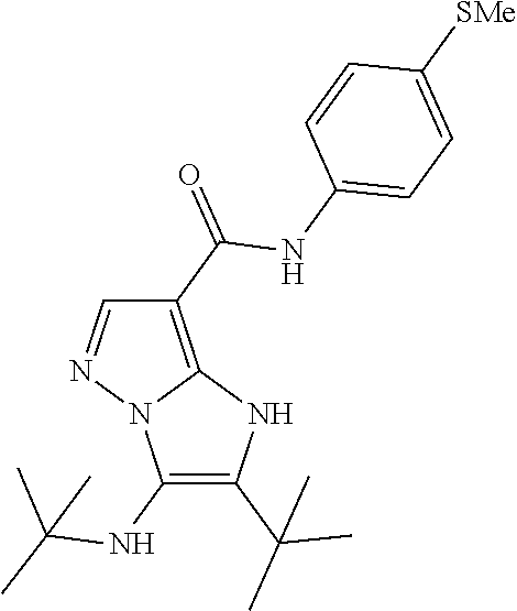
C1(C(=O)NC2=CC=C([SMe])C=C2)=C2N(N=C1)C(NC(C)(C)C)=C(C(C)(C)C)N2
